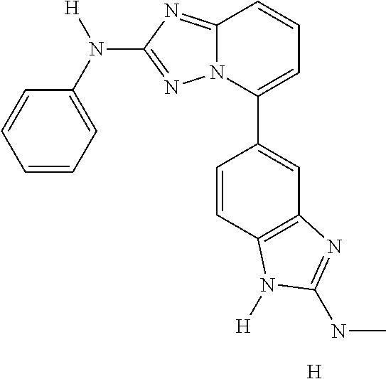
C1=CC=C(N([H])C2=NN3C(=N2)C=CC=C3C2=CC3=C(C=C2)N([H])C(NC)=N3)C=C1.[H]
